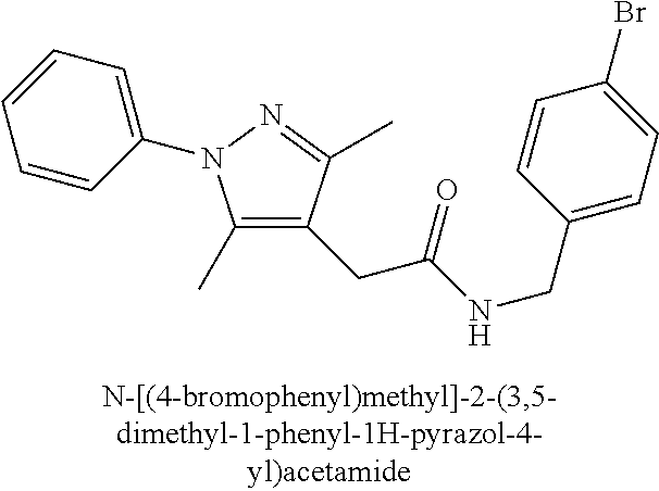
N(C(=O)CC1=C(C)N(C2=CC=CC=C2)N=C1C)CC1=CC=C(Br)C=C1
